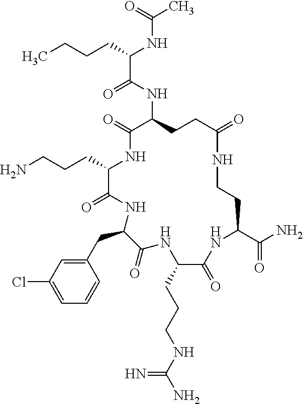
C(C1C(=O)NC(CC2=CC(Cl)=CC=C2)C(=O)NC(CCCNC(N)=N)C(=O)NC(C(N)=O)CCNC(=O)CCC(NC(C(CCCC)NC(C)=O)=O)C(=O)N1)CCN
